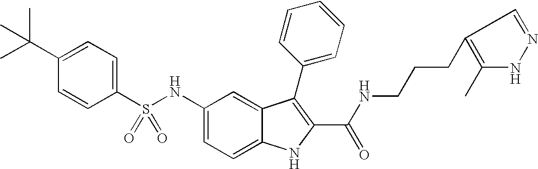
C1(C(C)(C)C)=CC=C(S(NC2=CC=C3C(=C2)C(C2=CC=CC=C2)=C(C(NCCCC2=C(C)NN=C2)=O)N3)(=O)=O)C=C1
